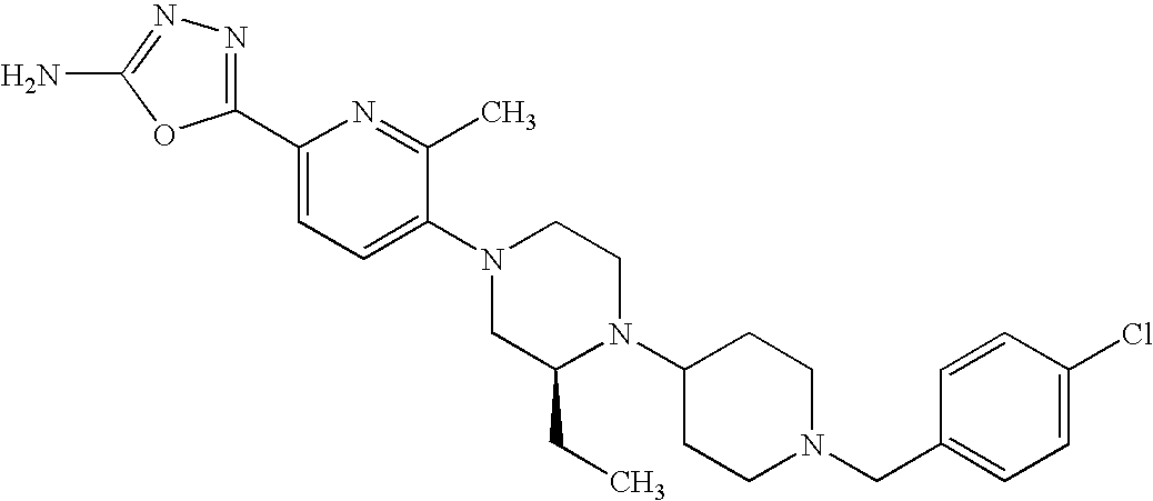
C1(C2=CC=C(N3CC(CC)N(C4CCN(CC5=CC=C(Cl)C=C5)CC4)CC3)C(C)=N2)=NN=C(N)O1
